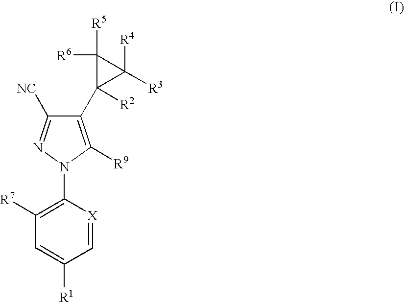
C1([R7])=C(N2C([R9])=C(C3([R2])C([R4])([R3])C3([R5])[R6])C([NC])=N2)[X]=CC([R1])=C1
